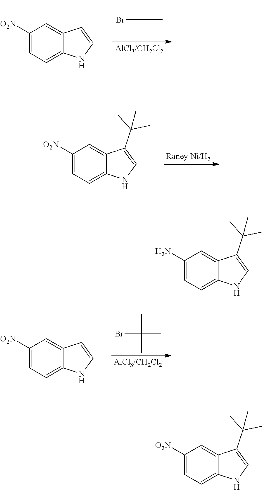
C1([O2N])=CC=C2C(=C1)C=CN2.CC(Br)(C)C.C1([O2N])=CC=C2C(=C1)C(C(C)(C)C)=CN2.C1([O2N])=CC=C2C(=C1)C=CN2.CC(Br)(C)C.C1(N)=CC=C2C(=C1)C(C(C)(C)C)=CN2.C1([O2N])=CC=C2C(=C1)C(C(C)(C)C)=CN2
